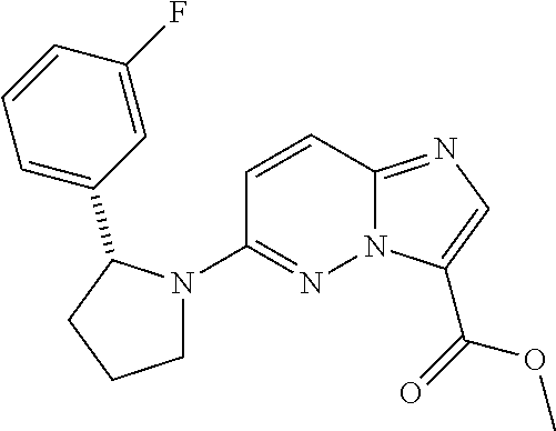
N12C(=NC=C1C(=O)OC)C=CC(N1CCCC1C1=CC=CC(F)=C1)=N2
